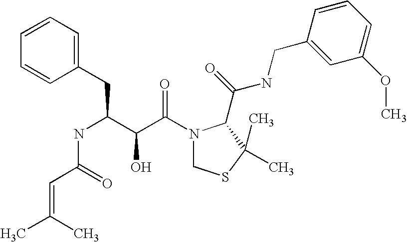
C(NC(C(C(N1CSC(C)(C)C1C(NCC1=CC(OC)=CC=C1)=O)=O)O)CC1=CC=CC=C1)(=O)C=C(C)C
